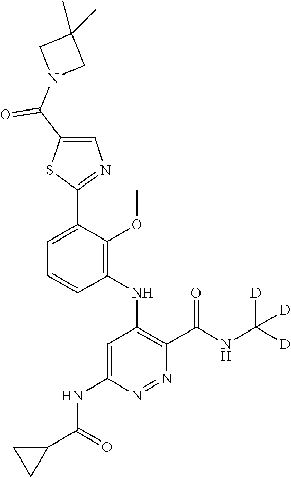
C1=C(C2=NC=C(C(N3CC(C)(C)C3)=O)S2)C(OC)=C(NC2=C(C(NC([D])([D])[D])=O)N=NC(NC(C3CC3)=O)=C2)C=C1
